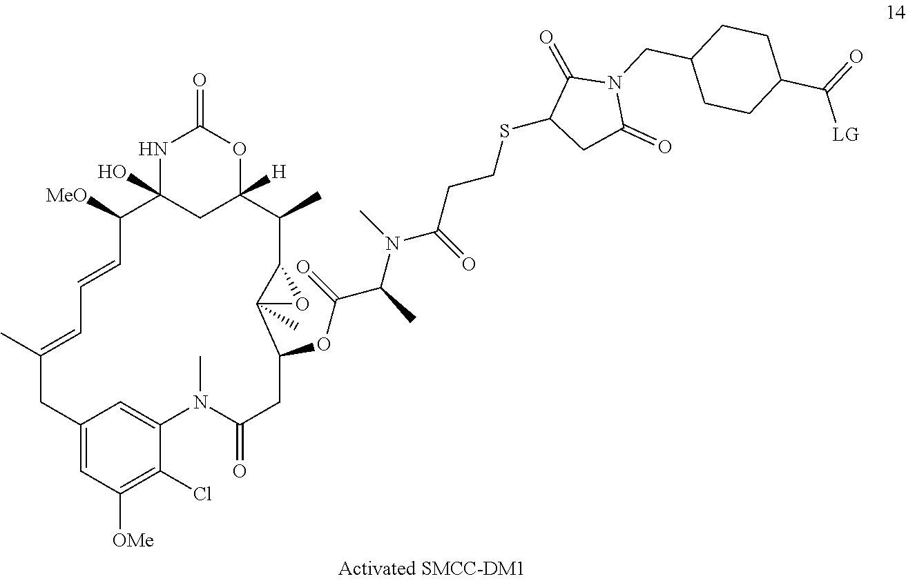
C12=CC([OMe])=C(Cl)C(=C1)N(C)C(=O)CC(OC(C(C)N(C)C(=O)CCSC1CC(=O)N(CC3CCC(C(=O)[LG])CC3)C1=O)=O)C1(C)C(C(C)C3([H])CC(O)(C([MeO])C=CC=C(C)C2)NC(=O)O3)O1
